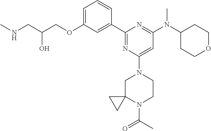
C1=C(OCC(CNC)O)C=C(C2=NC(N3CC4(N(C(C)=O)CC3)CC4)=CC(N(C3CCOCC3)C)=N2)C=C1
